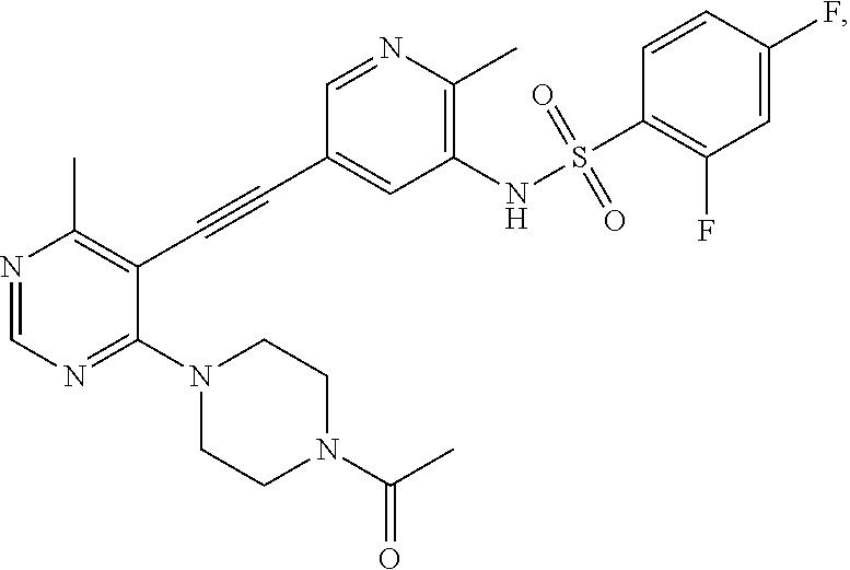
N1=CN=C(N2CCN(C(C)=O)CC2)C(C#CC2=CC(NS(C3=C(F)C=C(F)C=C3)(=O)=O)=C(C)N=C2)=C1C
